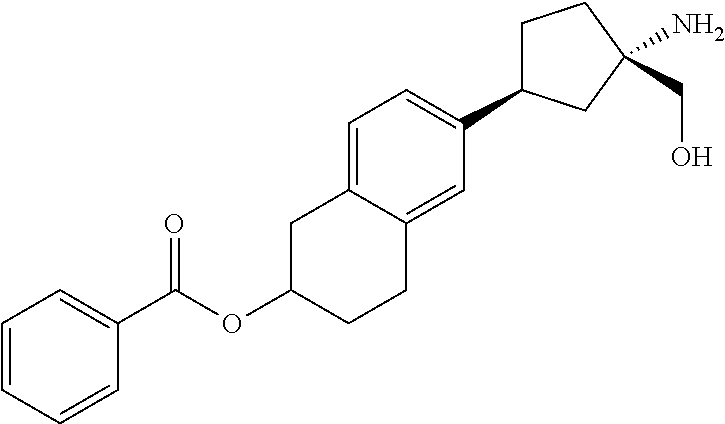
O=C(OC1CC2=CC=C(C3CCC(CO)(N)C3)C=C2CC1)C1=CC=CC=C1
